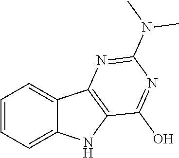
C1=CC=C2C(=C1)C1=C(N2)C(O)=NC(N(C)C)=N1
